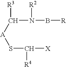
C(N(B[R])[R2])([A]SC([X])[R4])[R3]
